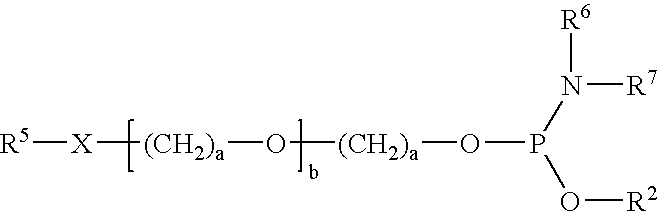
[R5][X][(CH2)a]O[(CH2)a]OP(N([R7])[R6])O[R2]
